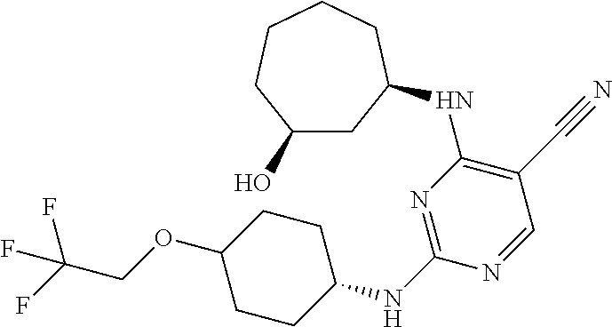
C1(O)CC(NC2=C(C#N)C=NC(NC3CCC(OCC(F)(F)F)CC3)=N2)CCCC1
